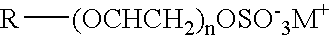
[R][(OCHCH2)nOSO-3M+]
